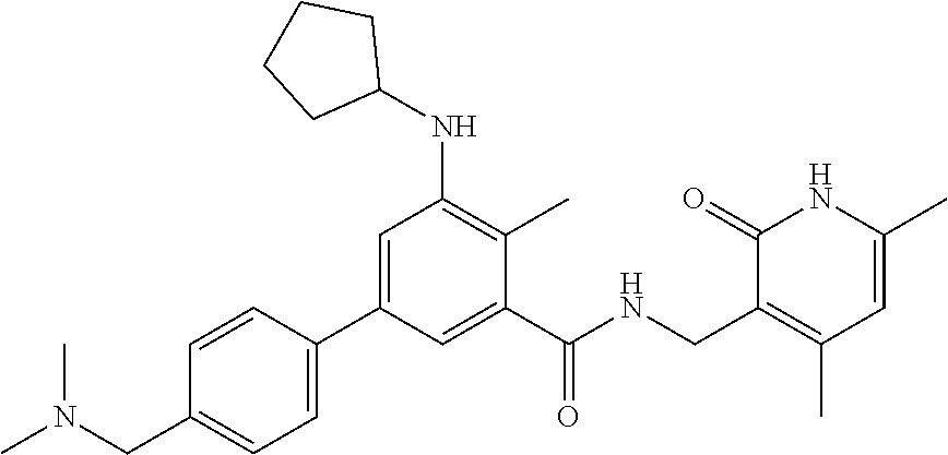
C1=C(C2=CC(NC3CCCC3)=C(C)C(C(NCC3=C(C)C=C(C)NC3=O)=O)=C2)C=CC(CN(C)C)=C1
